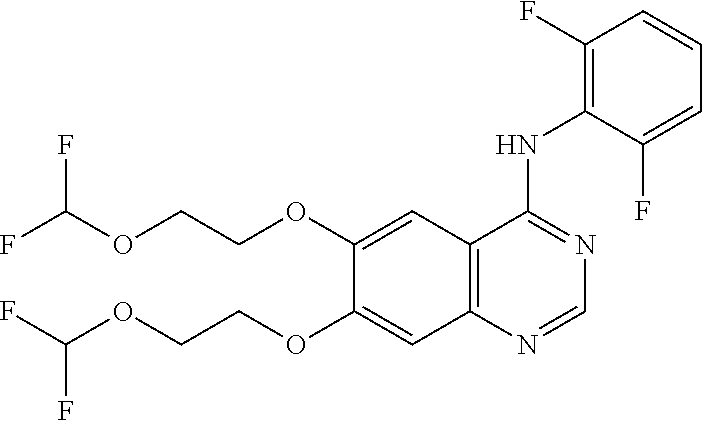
C12=C(C=C(OCCOC(F)F)C(OCCOC(F)F)=C1)C(NC1=C(F)C=CC=C1F)=NC=N2
